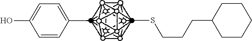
C1=CC(C)=CC=C1O.CSCCCC1CCCCC1
